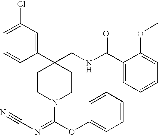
C1(C2(CNC(C3=CC=CC=C3OC)=O)CCN(C(OC3=CC=CC=C3)=NC#N)CC2)=CC(Cl)=CC=C1
